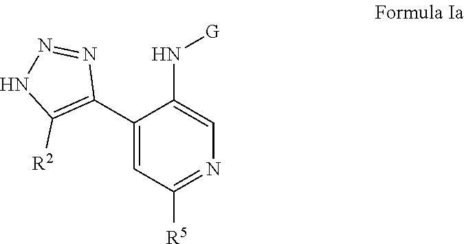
C1(C2=C([R2])NN=N2)=CC([R5])=NC=C1N[G]
